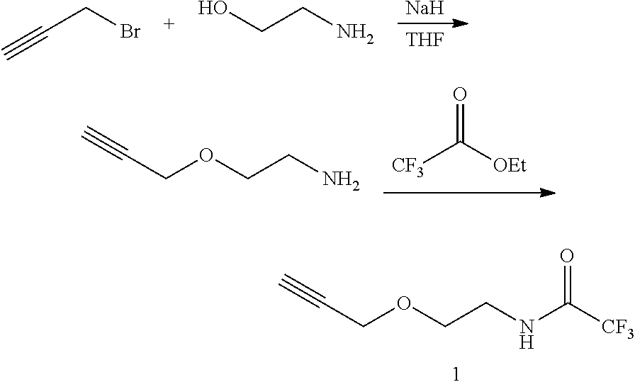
[Na].[THF].C(CBr)#C.C(CN)O.O=C([OEt])[CF3].C(CN)OCC#C.C(CNC([CF3])=O)OCC#C
